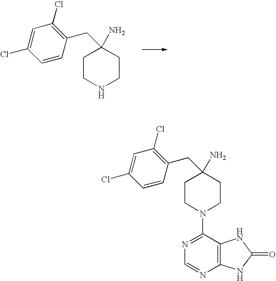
C1CNCCC1(N)CC1=C(Cl)C=C(Cl)C=C1.C1CN(C2=NC=NC3=C2NC(=O)N3)CCC1(N)CC1=C(Cl)C=C(Cl)C=C1
